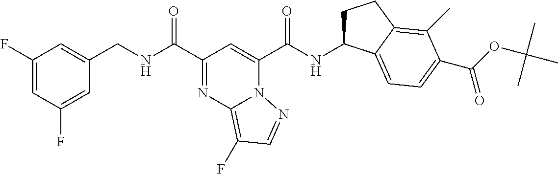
C1(F)=CC(F)=CC(CNC(C2=NC3=C(F)C=NN3C(C(NC3CCC4=C(C)C(C(OC(C)(C)C)=O)=CC=C34)=O)=C2)=O)=C1
